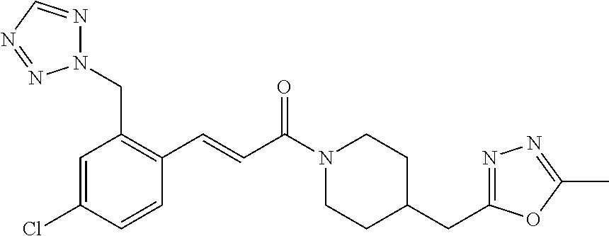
N1(CC2=C(C=CC(N3CCC(CC4=NN=C(C)O4)CC3)=O)C=CC(Cl)=C2)N=CN=N1
